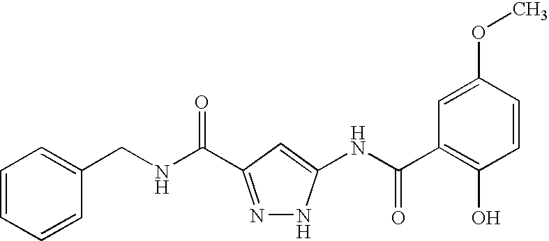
C1=CC=CC(CNC(=O)C2=NNC(NC(C3=C(O)C=CC(OC)=C3)=O)=C2)=C1
